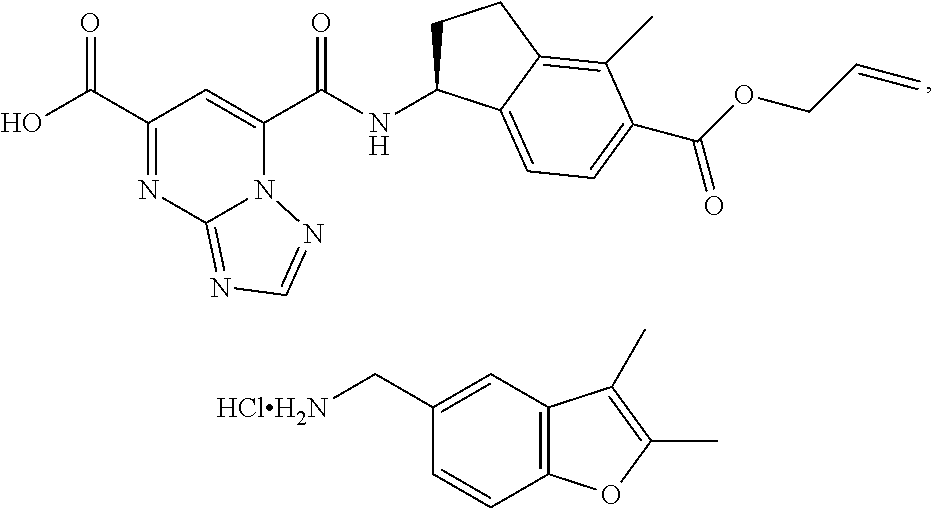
C1(C(O)=O)=NC2=NC=NN2C(C(NC2CCC3=C(C)C(C(=O)OCC=C)=CC=C23)=O)=C1.C1(C[HClH2N])=CC2=C(C=C1)OC(C)=C2C
